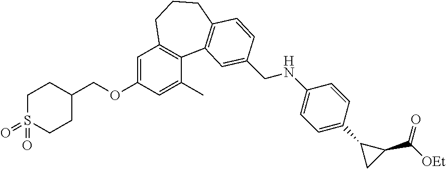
C1S(=O)(=O)CCC(COC2=CC3=C(C(C)=C2)C2=C(CCC3)C=CC(CNC3=CC=C(C4CC4C([OEt])=O)C=C3)=C2)C1
